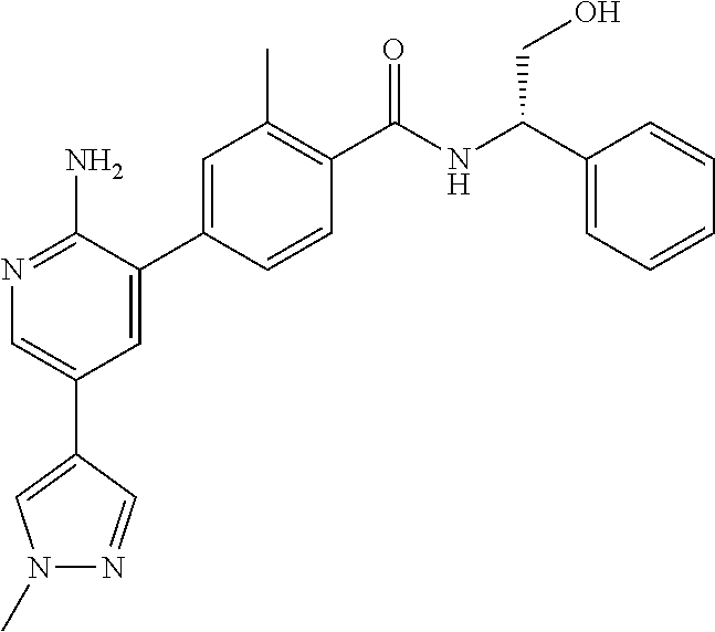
N1=C(N)C(C2=CC(C)=C(C(NC(C3=CC=CC=C3)CO)=O)C=C2)=CC(C2=CN(C)N=C2)=C1
